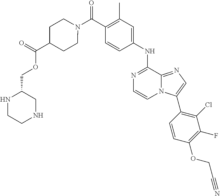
C1(C)=C(C(N2CCC(C(OCC3NCCNC3)=O)CC2)=O)C=CC(NC2=NC=CN3C2=NC=C3C2=C(Cl)C(F)=C(OCC#N)C=C2)=C1
